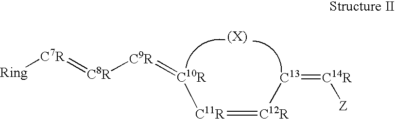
[Ring][C7R]=[C8R][C9R]=[C10R][C11R]=[C12R][C13]=[C14R][Z]
